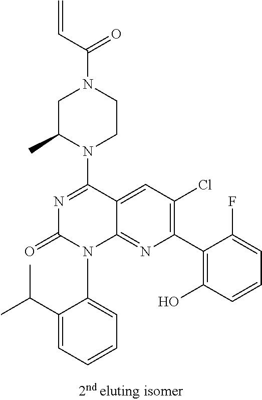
C12=CC(Cl)=C(C3=C(O)C=CC=C3F)N=C1N(C1=CC=CC=C1C(C)C)C(=O)N=C2N1CCN(C(C=C)=O)CC1C
